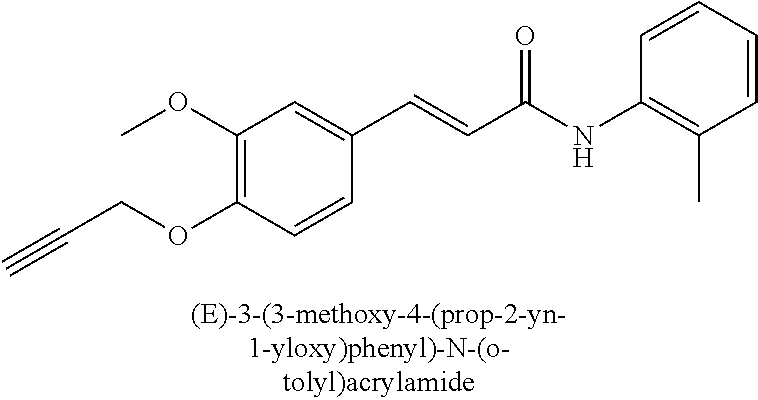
C1(OC)=C(OCC#C)C=CC(C=CC(=O)NC2=C(C)C=CC=C2)=C1
